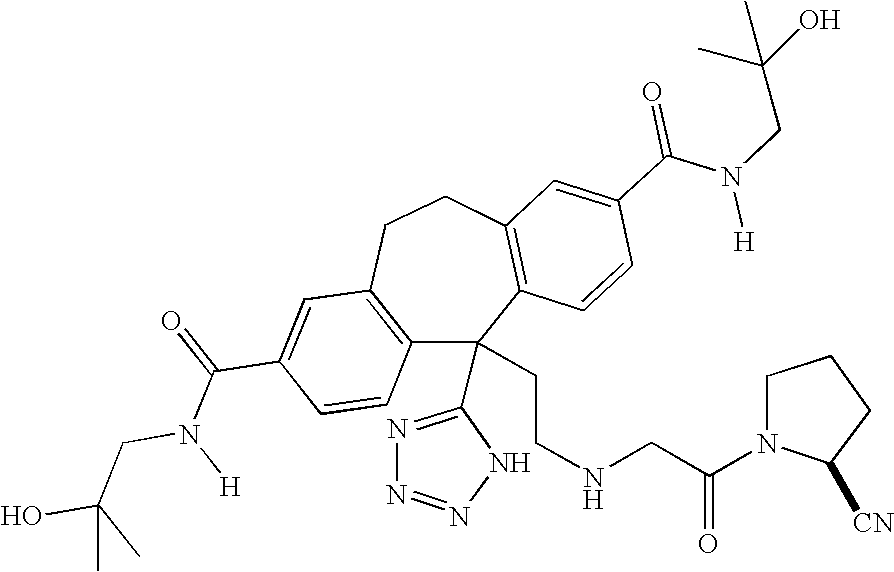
N(C(=O)C1=CC2=C(C=C1)C(C1=NN=NN1)(CCNCC(N1C([CN])CCC1)=O)C1=C(CC2)C=C(C(N(CC(O)(C)C)[H])=O)C=C1)(CC(O)(C)C)[H]
